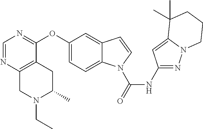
C1(OC2=NC=NC3=C2CC(C)N(CC)C3)=CC=C2C(=C1)C=CN2C(NC1=NN2C(=C1)C(C)(C)CCC2)=O
